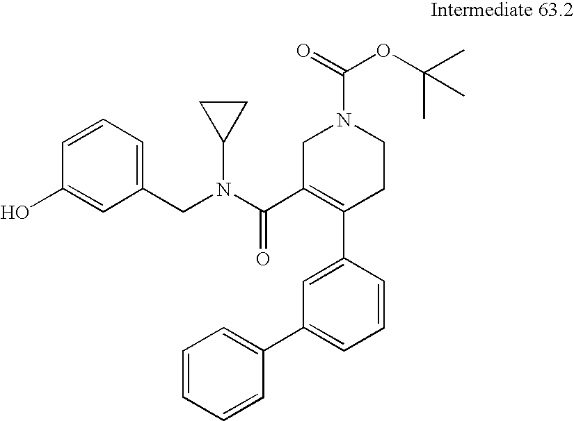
C1=CC=C(CN(C(C2=C(C3=CC(C4=CC=CC=C4)=CC=C3)CCN(C(=O)OC(C)(C)C)C2)=O)C2CC2)C=C1O
